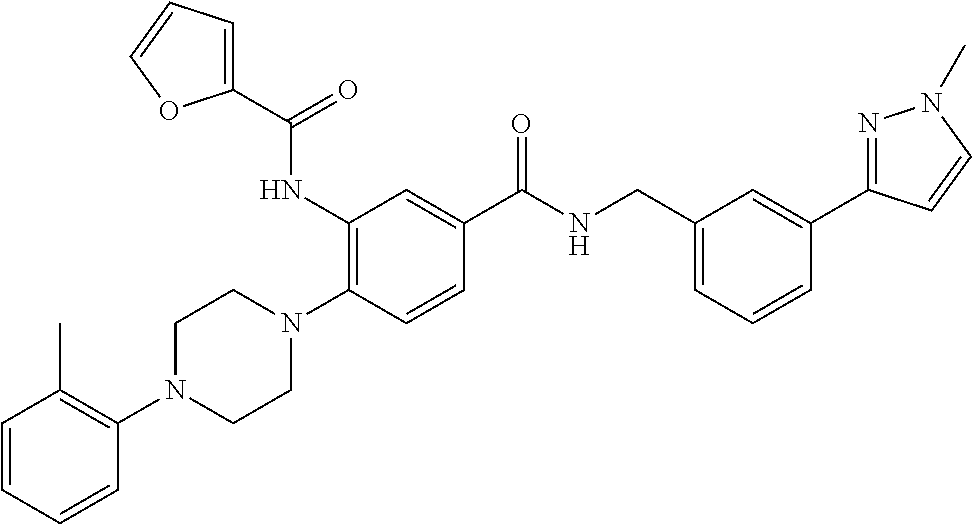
C1=CC=CC(N2CCN(C3=C(NC(=O)C4=CC=CO4)C=C(C(=O)NCC4=CC=CC(C5=NN(C)C=C5)=C4)C=C3)CC2)=C1C
